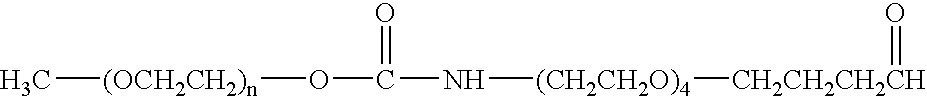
O([(OCH2CH2)n]C)C(N[(CH2CH2O)4][CH2CH2CH2CH]=O)=O
